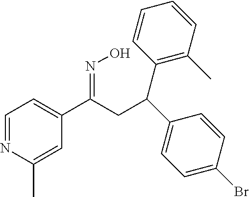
C1=NC(C)=CC(C(CC(C2=CC=C(Br)C=C2)C2=C(C)C=CC=C2)=NO)=C1
